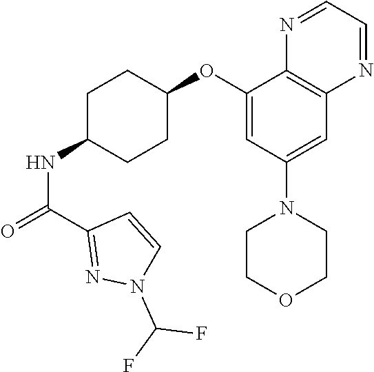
C1(OC2CCC(NC(=O)C3=NN(C(F)F)C=C3)CC2)=CC(N2CCOCC2)=CC2=C1N=CC=N2
